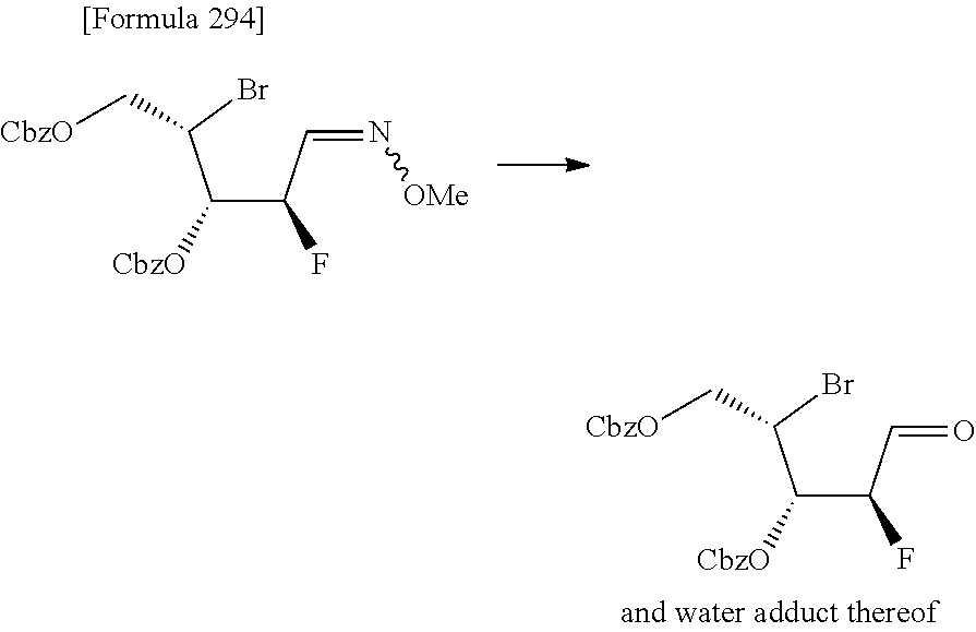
C(C(C=N[OMe])F)(C(Br)C[CbzO])[CbzO].C(C(C=O)F)(C(Br)C[CbzO])[CbzO]
